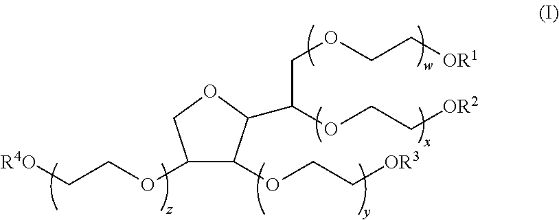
[R4O]CCOC1C(OCC[OR3])C(C(OCC[OR2])COCC[OR1])OC1
